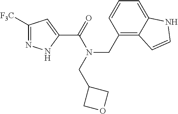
C1([F3C])=NNC(C(=O)N(CC2=C3C(=CC=C2)NC=C3)CC2COC2)=C1
